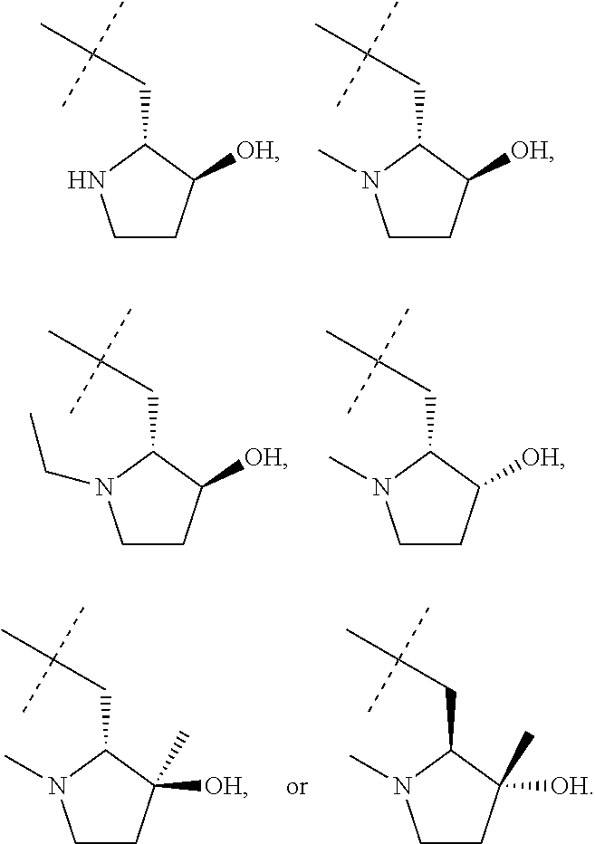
C1CC([OH])C(CC(C)(C)C)N1.C1CC([OH])C(CC(C)(C)C)N1C.C1CC([OH])C(CC(C)(C)C)N1CC.C1CC([OH])C(CC(C)(C)C)N1C.C1CC([OH])(C)C(CC(C)(C)C)N1C.C1CC([OH])(C)C(CC(C)(C)C)N1C
